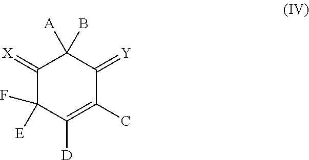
C1(=[X])C([E])(F)C([D])=C(C)C(=[Y])C1([A])B
